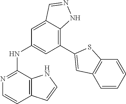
C1=C2C(=C(C3=CC4=C(C=CC=C4)S3)C=C1NC1=NC=CC3=C1NC=C3)NN=C2
